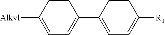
C1([Alkyl])=CC=C(C2=CC=C([R1])C=C2)C=C1
